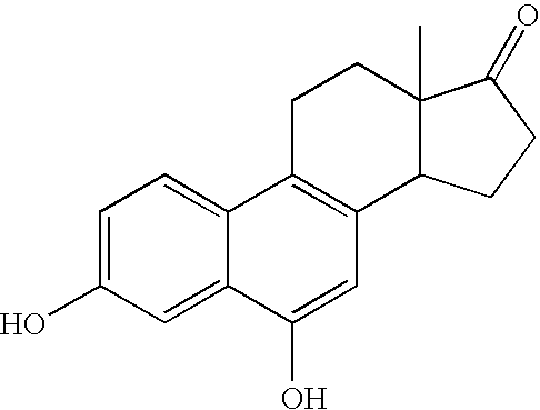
C1=C(O)C=C2C(=C1)C1=C(C=C2O)C2C(C)(CC1)C(=O)CC2
